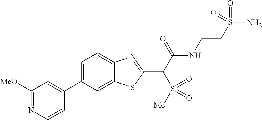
C1(C2=CC([MeO])=NC=C2)=CC=C2C(=C1)SC(C(C(NCCS(N)(=O)=O)=O)S(=O)([Me])=O)=N2
